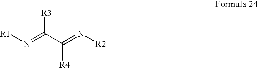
[R1]N=C(C(=N[R2])[R4])[R3]
